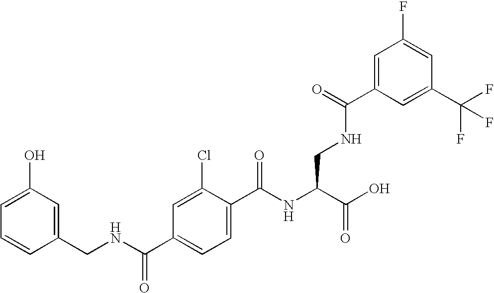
C1=CC(CNC(C2=CC=C(C(NC(C(O)=O)CNC(C3=CC(F)=CC(C(F)(F)F)=C3)=O)=O)C(Cl)=C2)=O)=CC(O)=C1
